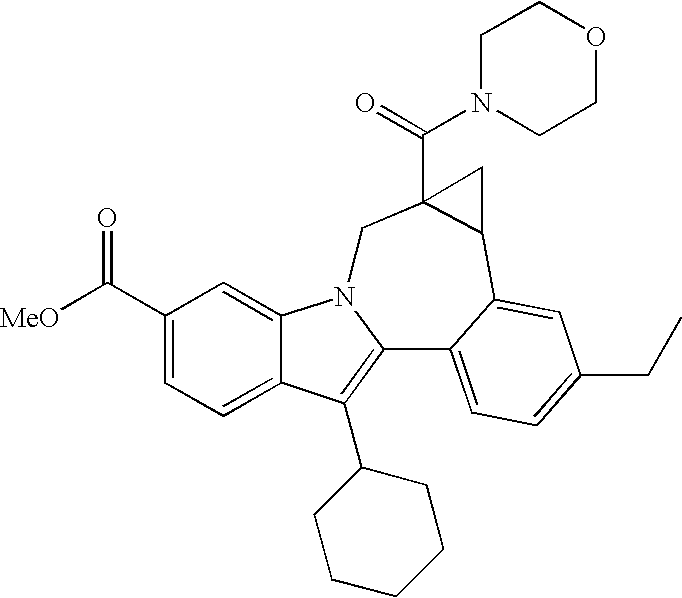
C1(C([MeO])=O)=CC=C2C(=C1)N1C(=C2C2CCCCC2)C2=CC=C(CC)C=C2C2C(C(=O)N3CCOCC3)(C1)C2
